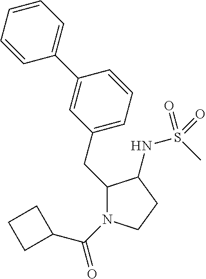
C(C1N(C(C2CCC2)=O)CCC1NS(C)(=O)=O)C1=CC=CC(C2=CC=CC=C2)=C1
